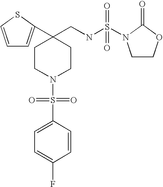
C1=CSC(C2(CNS(=O)(=O)N3CCOC3=O)CCN(S(=O)(=O)C3=CC=C(F)C=C3)CC2)=C1
